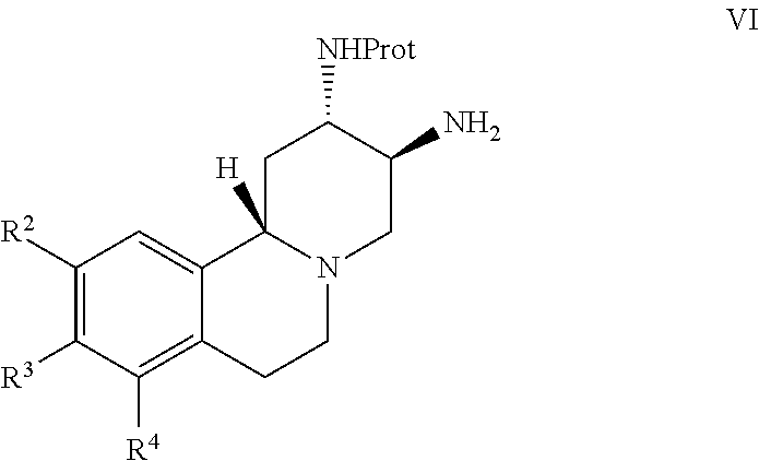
C1([R2])=C([R3])C([R4])=C2C(=C1)C1([H])N(CC2)CC(N)C([NHProt])C1
